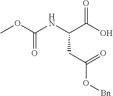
COC(NC(C(O)=O)CC(O[Bn])=O)=O
